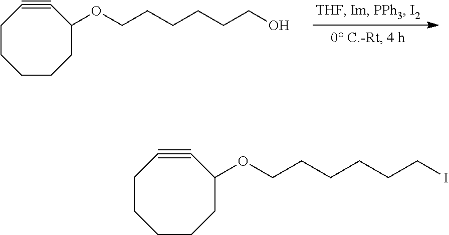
C1CCCCC(OCCCCCCO)C#C1.C1CCCCC(OCCCCCCI)C#C1
